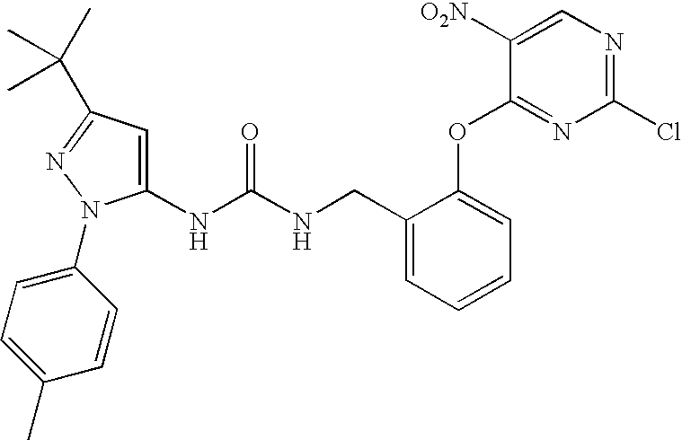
N(C(NCC1=CC=CC=C1OC1=NC(Cl)=NC=C1[O2N])=O)C1=CC(C(C)(C)C)=NN1C1=CC=C(C)C=C1
